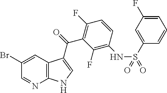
C12=C(C=C(Br)C=N1)C(C(=O)C1=C(F)C=CC(NS(=O)(C3=CC(F)=CC=C3)=O)=C1F)=CN2
